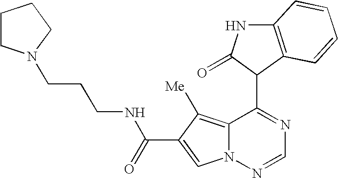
C12=C([Me])C(C(=O)NCCCN3CCCC3)=CN1N=CN=C2C1C(=O)NC2=C1C=CC=C2
